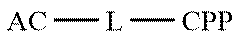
[L]([CPP])[AC]
